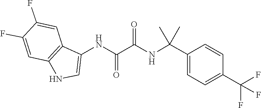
C1=CC(C(F)(F)F)=CC=C1C(NC(C(NC1=CNC2=C1C=C(F)C(F)=C2)=O)=O)(C)C
